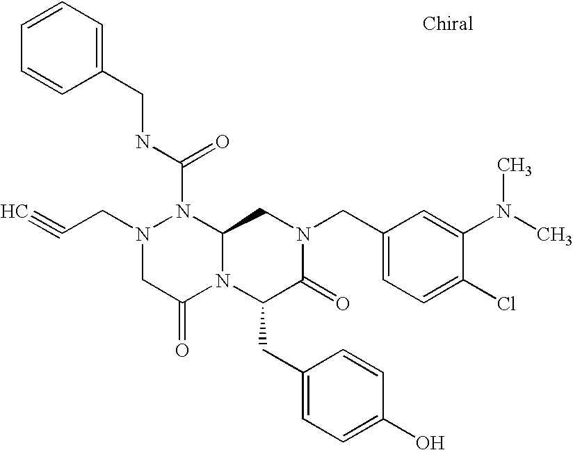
N(C(N1N(CC#C)CC(=O)N2C1CN(CC1=CC=C(Cl)C(N(C)C)=C1)C(=O)C2CC1=CC=C(O)C=C1)=O)CC1=CC=CC=C1
